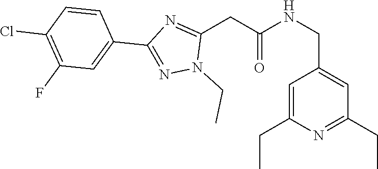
CCN1N=C(C2=CC(F)=C(Cl)C=C2)N=C1CC(=O)NCC1=CC(CC)=NC(CC)=C1
